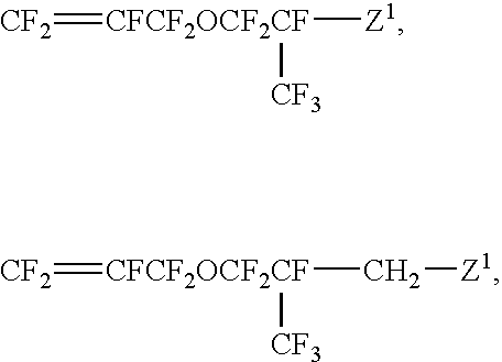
[CF2]=[CFCF2OCF2CF]([Z1])[CF3].[CF2]=[CFCF2OCF2CF](C[Z1])[CF3]
